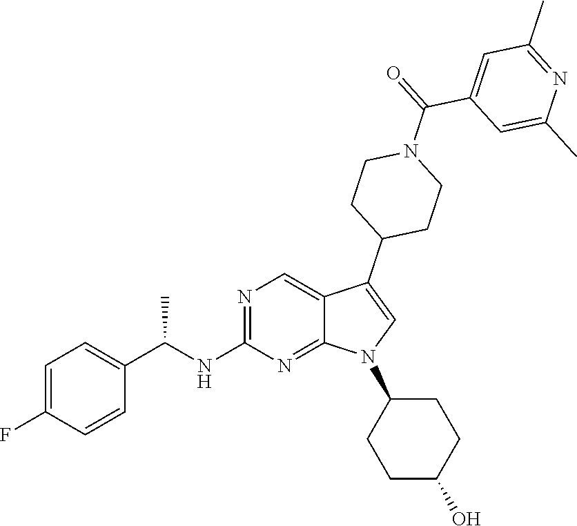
N1=C(NC(C2=CC=C(F)C=C2)C)N=C2C(=C1)C(C1CCN(C(=O)C3=CC(C)=NC(C)=C3)CC1)=CN2C1CCC(O)CC1
